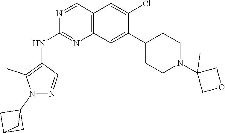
N1=CC(NC2=NC3=C(C=C(Cl)C(C4CCN(C5(C)COC5)CC4)=C3)C=N2)=C(C)N1C12CC(C1)C2
